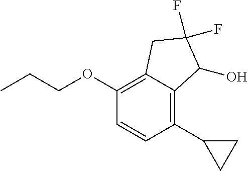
C1(OCCC)=C2C(=C(C3CC3)C=C1)C(O)C(F)(F)C2
